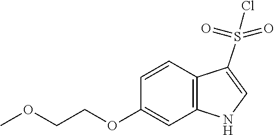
C1=C(OCCOC)C=CC2=C1NC=C2S(=O)(=O)Cl
